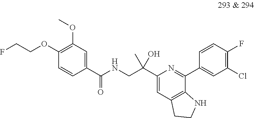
C1(OCCF)=C(OC)C=C(C(NCC(C2=CC3=C(C(C4=CC(Cl)=C(F)C=C4)=N2)NCC3)(C)O)=O)C=C1
